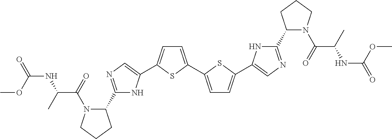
C1=C(C2=CC=C(C3=CN=C(C4N(C(=O)C(C)NC(=O)OC)CCC4)N3)S2)SC(C2=CN=C(C3N(C(=O)C(C)NC(=O)OC)CCC3)N2)=C1
